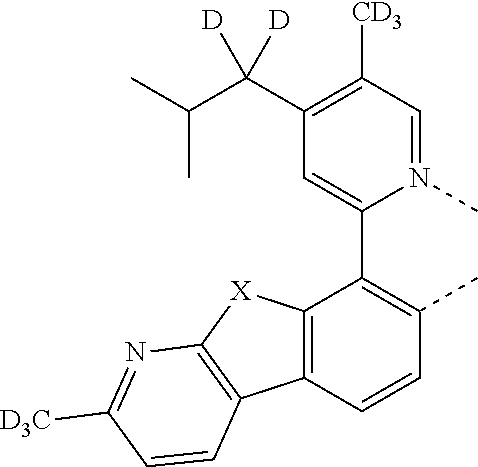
C12=C(C=CC(C)=C1C1=CC(C(C(C)C)([D])[D])=C([CD3])C=N1C)C1=C([X]2)N=C([D3C])C=C1
